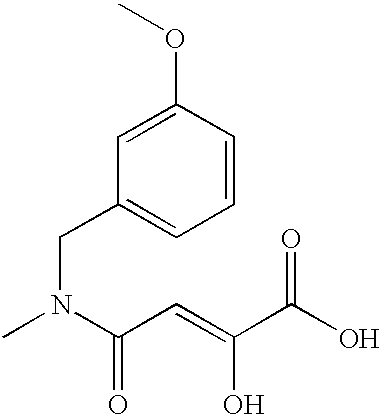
C1(CN(C)C(C=C(C(O)=O)O)=O)=CC=CC(OC)=C1
